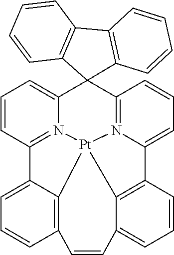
C1=CC2=N3C(=C1)C1(C4=N5[Pt]36C3=C(C=CC=C23)C=CC2=CC=CC(=C62)C5=CC=C4)C2=C(C3=C1C=CC=C3)C=CC=C2
